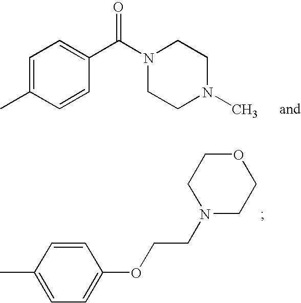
C1=CC(C)=CC=C1OCCN1CCOCC1.C1=C(C)C=CC(C(N2CCN(C)CC2)=O)=C1
